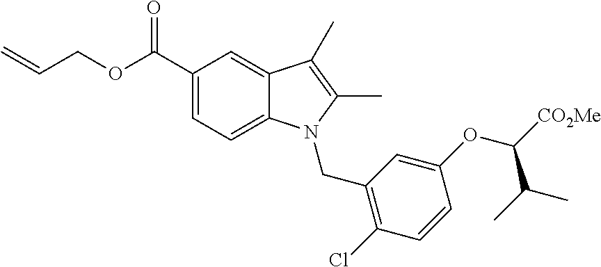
C1(C(OCC=C)=O)=CC=C2C(=C1)C(C)=C(C)N2CC1=C(Cl)C=CC(OC(C(C)C)[CO2Me])=C1
